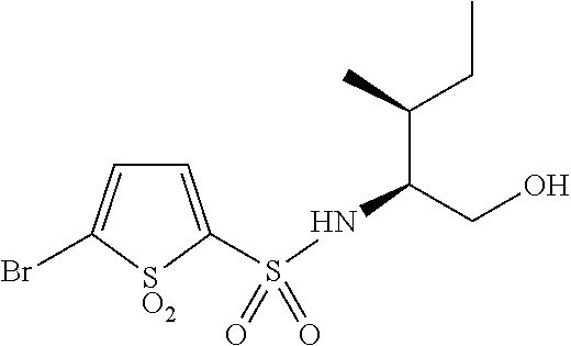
C1=C(S(NC(CO)C(C)CC)(=O)=O)[SO2]C(Br)=C1
